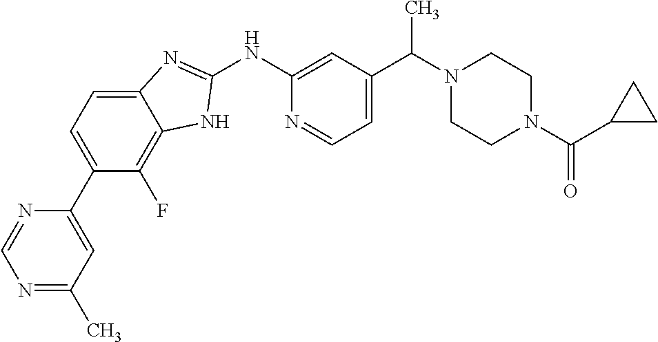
C1(C2=CC=C3C(=C2F)NC(NC2=CC(C(N4CCN(C(C5CC5)=O)CC4)C)=CC=N2)=N3)=CC(C)=NC=N1
